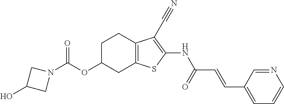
N1(C(OC2CC3=C(CC2)C(C#N)=C(NC(C=CC2=CC=CN=C2)=O)S3)=O)CC(O)C1
